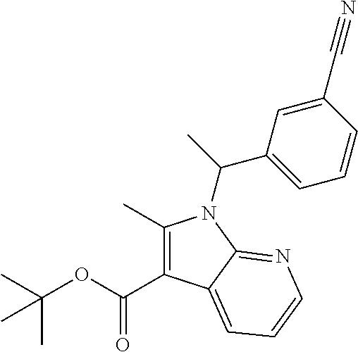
C1(C)=C(C(OC(C)(C)C)=O)C2=CC=CN=C2N1C(C)C1=CC=CC(C#N)=C1
